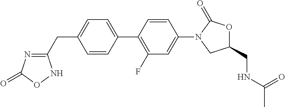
C1(CC2=NC(=O)ON2)=CC=C(C2=C(F)C=C(N3CC(CNC(C)=O)OC3=O)C=C2)C=C1
